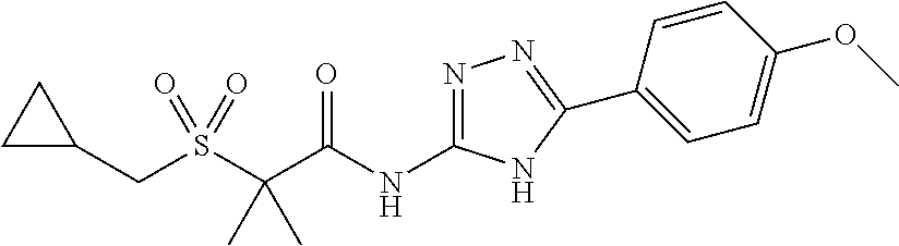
C(S(C(C(NC1=NN=C(C2=CC=C(OC)C=C2)N1)=O)(C)C)(=O)=O)C1CC1
